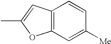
C12=C(C=C(C)O1)C=CC([Me])=C2
